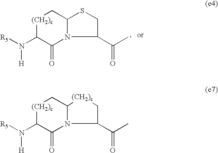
[(CH2)c]1C(N([H])[R5])C(=O)N2C(C1)SCC2C(C)=O.[(CH2)c]1C(N([H])[R5])C(=O)N2C(C1)[(CH2)c]CC2C(C)=O
